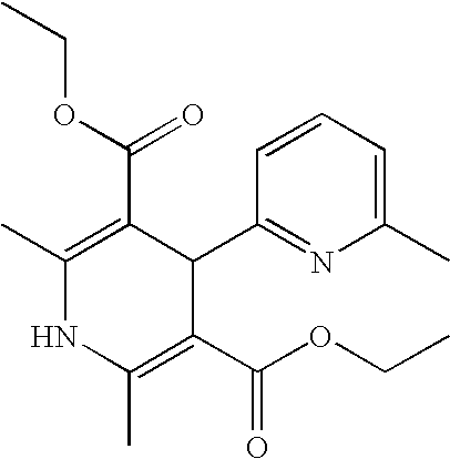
C1=CC=C(C)N=C1C1C(C(=O)OCC)=C(C)NC(C)=C1C(OCC)=O
